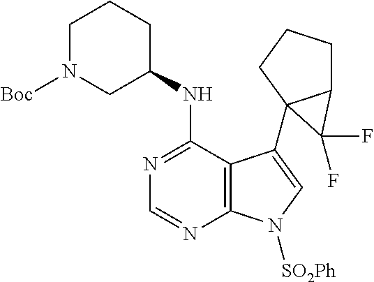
C1=NC2=C(C(NC3CCCN([Boc])C3)=N1)C(C13C(CCC1)C3(F)F)=CN2[SO2Ph]
